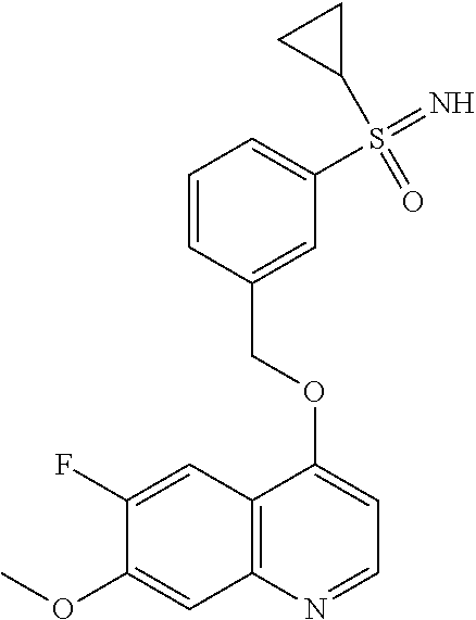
C12=C(N=CC=C1OCC1=CC(S(=N)(=O)C3CC3)=CC=C1)C=C(OC)C(F)=C2
